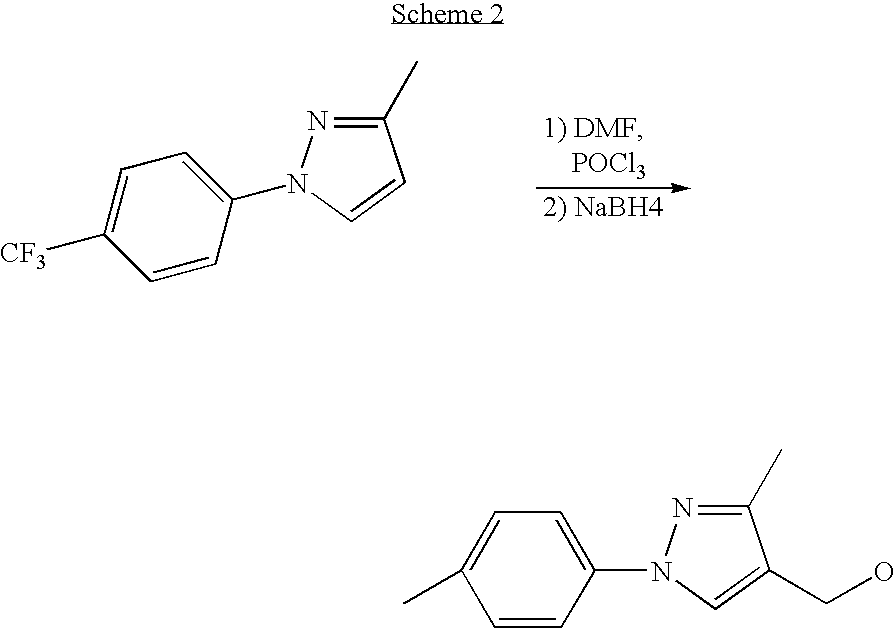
C1=C([CF3])C=CC(N2N=C(C)C=C2)=C1.C1=C(C)C=CC(N2N=C(C)C(CO)=C2)=C1
